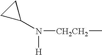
N(C1CC1)([CH2CH2]C)[H]
